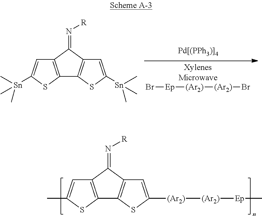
C12=C(C(=N[R])C3=C1SC([Sn](C)(C)C)=C3)C=C([Sn](C)(C)C)S2.Br[Ep][(Ar2)][(Ar2)]Br.C12=C(C(=N[R])C3=C1SC([(Ar2)][(Ar2)][Ep]C)=C3)C=C(C)S2
